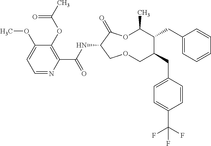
C1(OC)=CC=NC(C(NC2C(=O)OC(C)C(CC3=CC=CC=C3)C(CC3=CC=C(C(F)(F)F)C=C3)COC2)=O)=C1OC(C)=O
